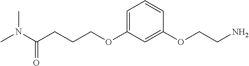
C1=C(OCCCC(=O)N(C)C)C=C(OCCN)C=C1
